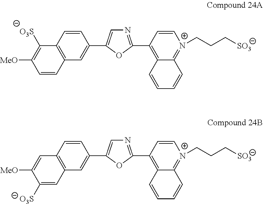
N1=C(C2=C3C(=[N+](CCC[SO3])C=C2)C=CC=C3)OC(C2=CC3=C(C=C2)C([O3S])=C([MeO])C=C3)=C1.N1=C(C2=C3C(=[N+](CCC[SO3])C=C2)C=CC=C3)OC(C2=CC3=C(C=C2)C=C([MeO])C([O3S])=C3)=C1
